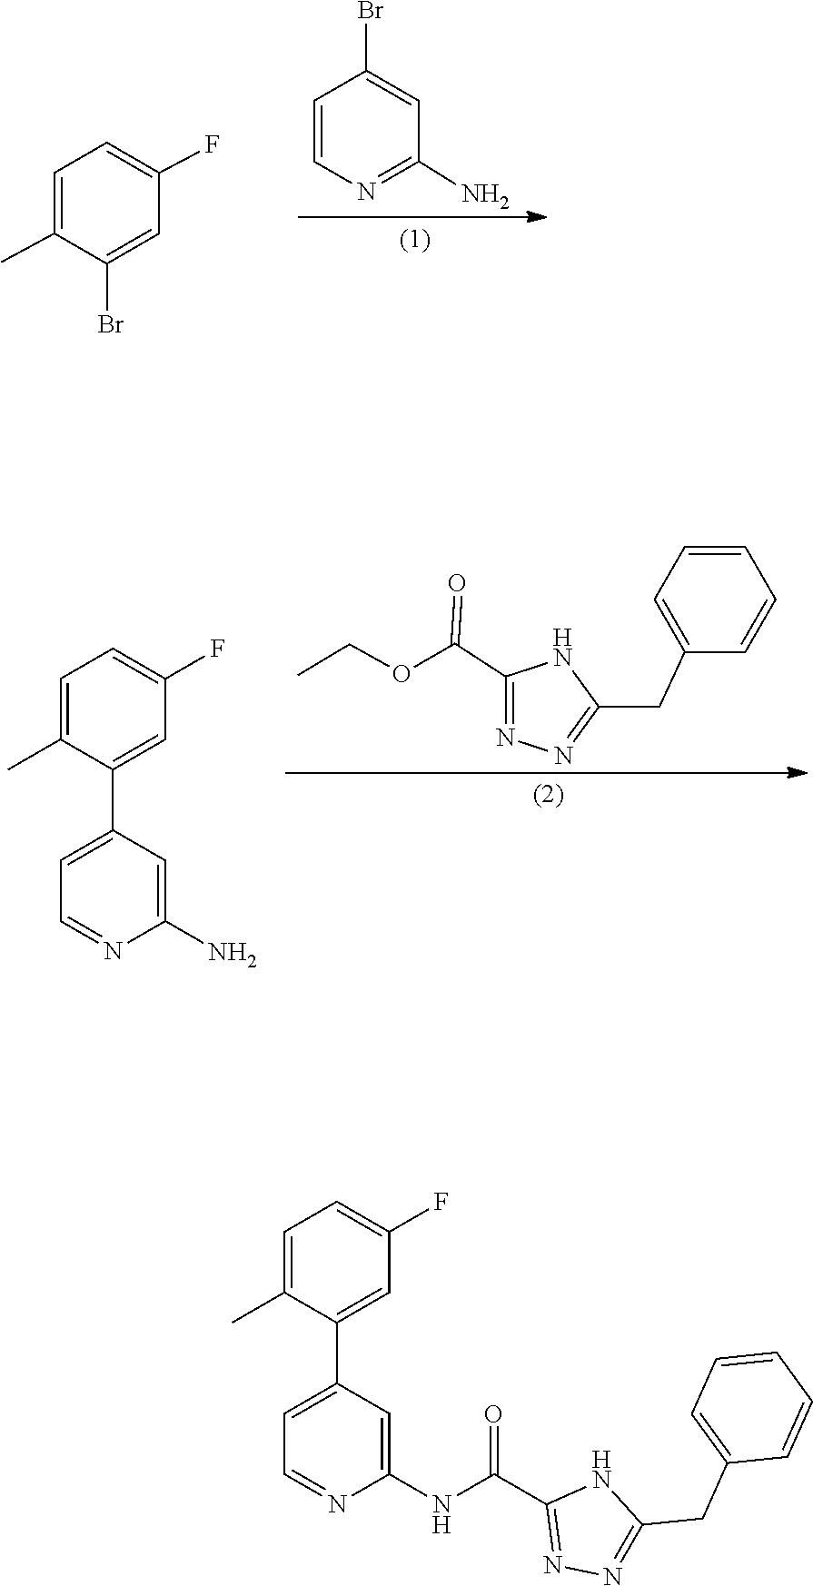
C1(N)=NC=CC(Br)=C1.C1=C(F)C=C(Br)C(C)=C1.C1=C(C)C(C2=CC=NC(N)=C2)=CC(F)=C1.C1=CC=CC(CC2=NN=C(C(OCC)=O)N2)=C1.C1=C(C2=CC=NC(NC(C3=NN=C(CC4=CC=CC=C4)N3)=O)=C2)C(C)=CC=C1F
